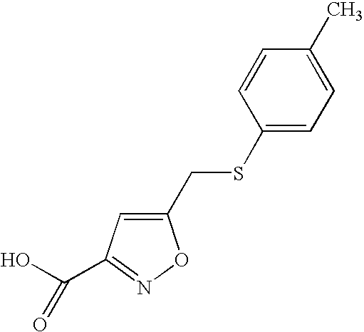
C1(CSC2=CC=C(C)C=C2)=CC(C(O)=O)=NO1
